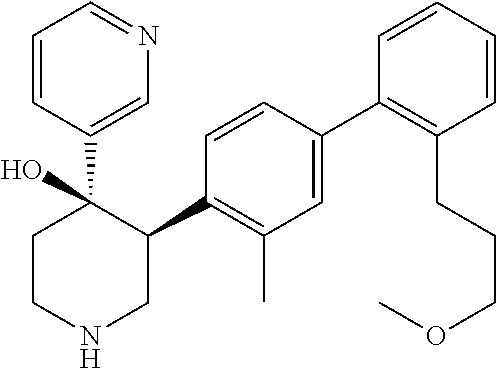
C1=CC(C2(O)CCNCC2C2=C(C)C=C(C3=C(CCCOC)C=CC=C3)C=C2)=CN=C1
